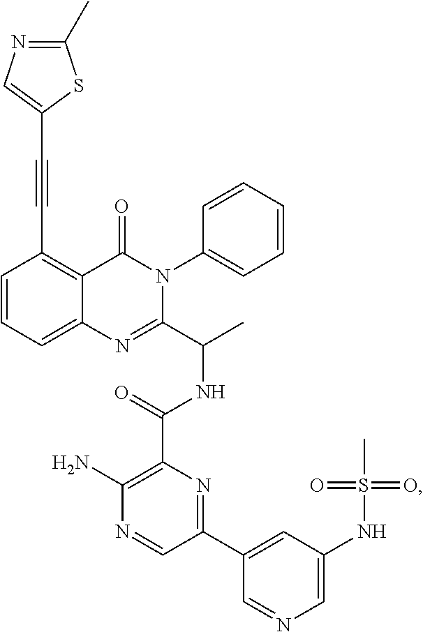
C1(C#CC2=CN=C(C)S2)=C2C(=CC=C1)N=C(C(C)NC(C1=C(N)N=CC(C3=CC(NS(C)(=O)=O)=CN=C3)=N1)=O)N(C1=CC=CC=C1)C2=O
